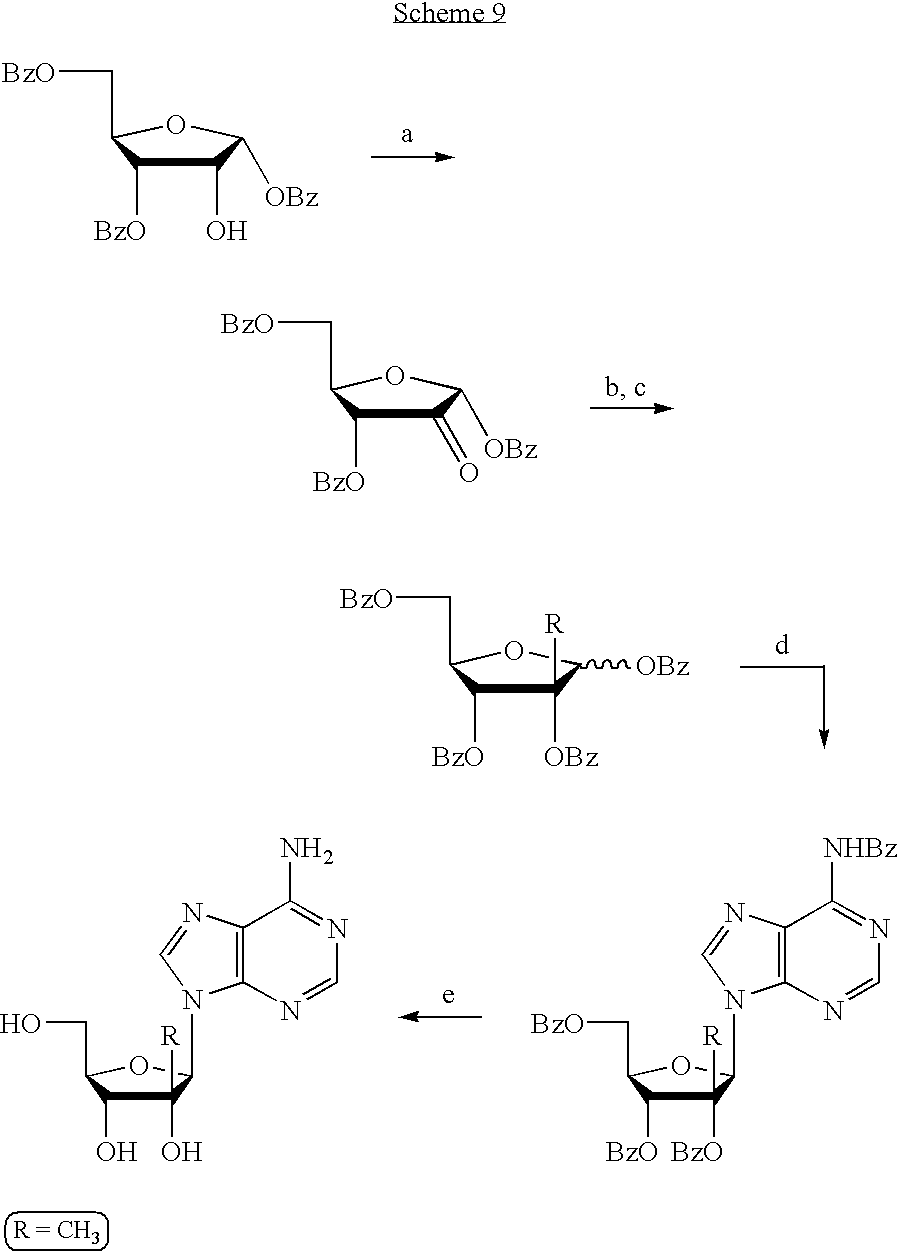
C1(O)C([BzO])C(C[BzO])OC1[OBz].C1(=O)C([BzO])C(C[BzO])OC1[OBz].C1([R])([OBz])C([BzO])C(C[BzO])OC1[OBz].C1([R])([BzO])C([BzO])C(C[BzO])OC1N1C2=C(C([NHBz])=NC=N2)N=C1.C1([R])(O)C(O)C(CO)OC1N1C2=C(C(N)=NC=N2)N=C1
